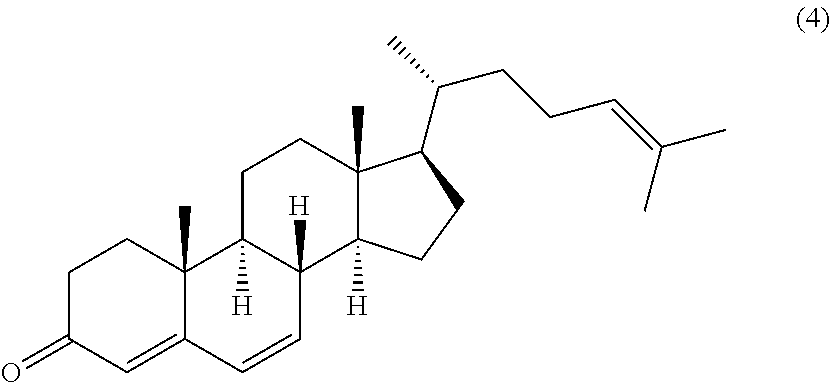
C1C(=O)C=C2C(C)(C1)C1([H])C([H])(C=C2)C2([H])C(C)(CC1)C(C(C)CCC=C(C)C)CC2
